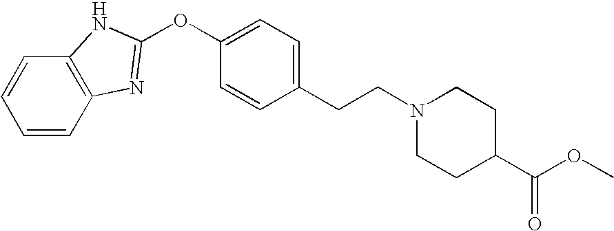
C1(CCN2CCC(C(OC)=O)CC2)=CC=C(OC2=NC3=C(C=CC=C3)N2)C=C1
